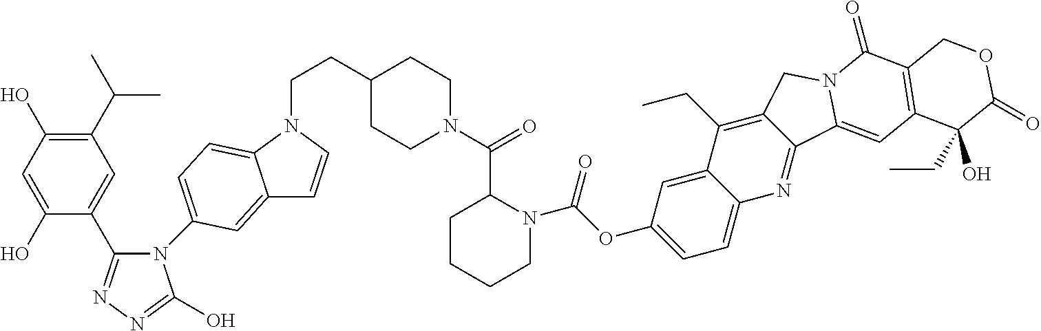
C1(C(C)C)=C(O)C=C(O)C(C2=NN=C(O)N2C2=CC=C3C(=C2)C=CN3CCC2CCN(C(=O)C3CCCCN3C(OC3=CC=C4C(=C3)C(CC)=C3C(=N4)C4=CC5=C(C(=O)N4C3)COC(=O)C5(O)CC)=O)CC2)=C1
